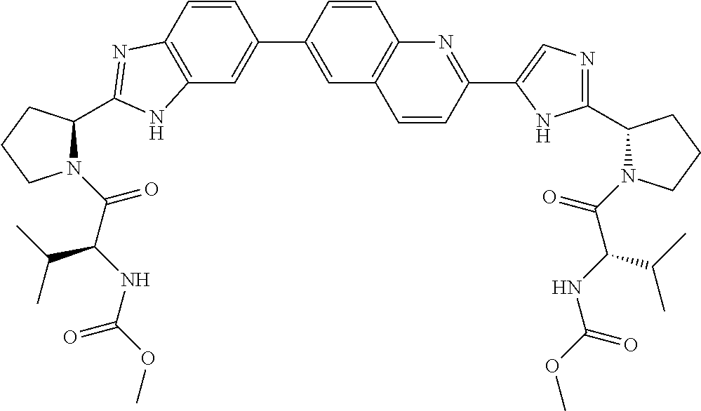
C12=C(C=C(C3=CC4=C(C=C3)N=C(C3=CN=C(C5N(C(=O)C(C(C)C)NC(=O)OC)CCC5)N3)C=C4)C=C1)NC(C1N(C(=O)C(NC(=O)OC)C(C)C)CCC1)=N2
